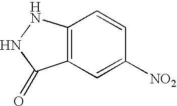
C12=C(C=C([NO2])C=C1)C(=O)NN2
